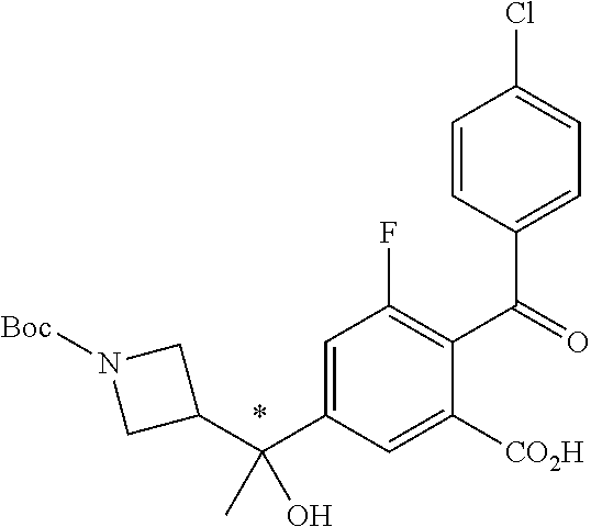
C1=CC(C(=O)C2=C(F)C=C(C(C3CN([Boc])C3)(O)C)C=C2[CO2H])=CC=C1Cl
